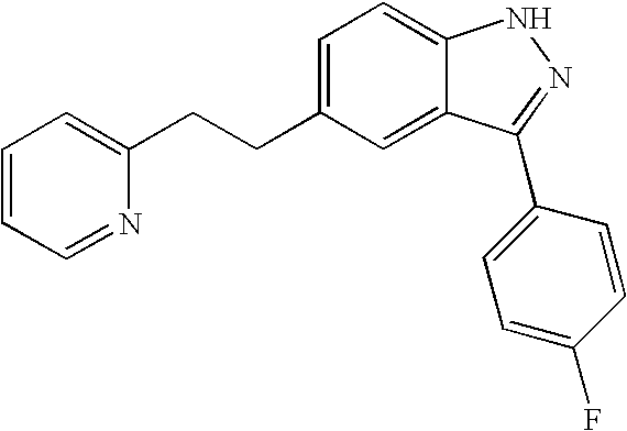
C(CC1=CC=C2C(=C1)C(C1=CC=C(F)C=C1)=NN2)C1=CC=CC=N1
